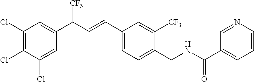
C1(Cl)=C(Cl)C(Cl)=CC(C(C=CC2=CC=C(CNC(=O)C3=CC=CN=C3)C([CF3])=C2)[CF3])=C1
